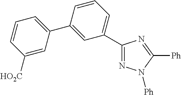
C1([HO2C])=CC(C2=CC(C3=NN([Ph])C([Ph])=N3)=CC=C2)=CC=C1
